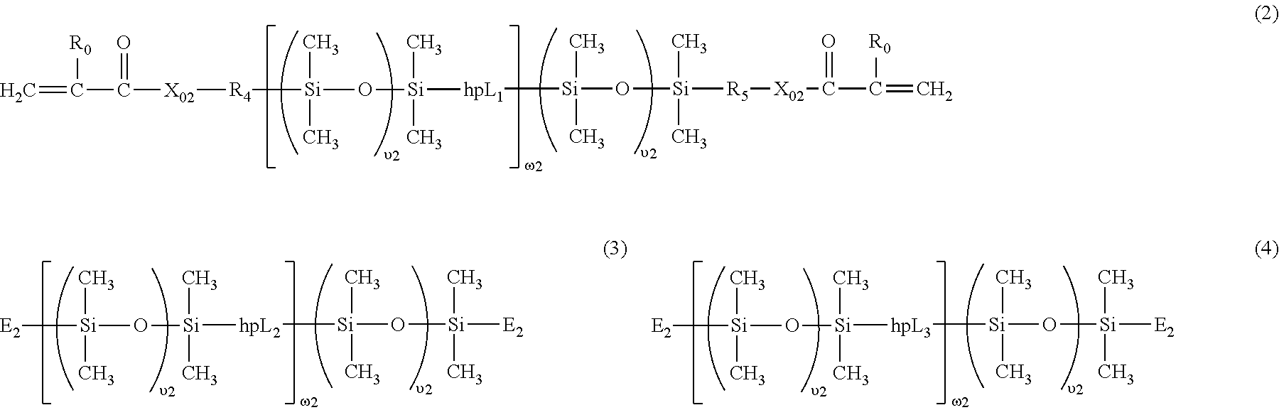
[hpL1]([Si](C)(C)O[Si](C)(C)[R5][X02]C(=O)C([R0])=C)[Si](C)(C)O[Si](C)(C)[R4][X02]C(=O)C([R0])=C.[hpL2]([Si](C)(C)O[Si](C)(C)[E2])[Si](C)(C)O[Si](C)(C)[E2].[hpL3]([Si](C)(C)O[Si](C)(C)[E2])[Si](C)(C)O[Si](C)(C)[E2]
